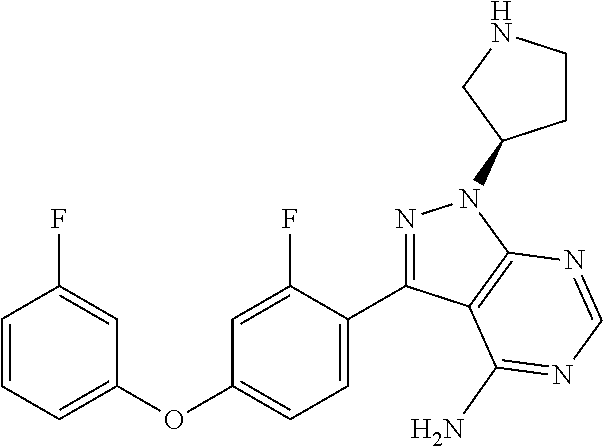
C1(OC2=CC=C(C3=NN(C4CCNC4)C4=C3C(N)=NC=N4)C(F)=C2)=CC=CC(F)=C1
